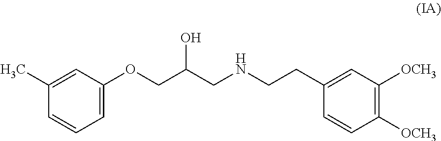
C1=C(OCC(CNCCC2=CC([OCH3])=C([OCH3])C=C2)O)C=C(C)C=C1
